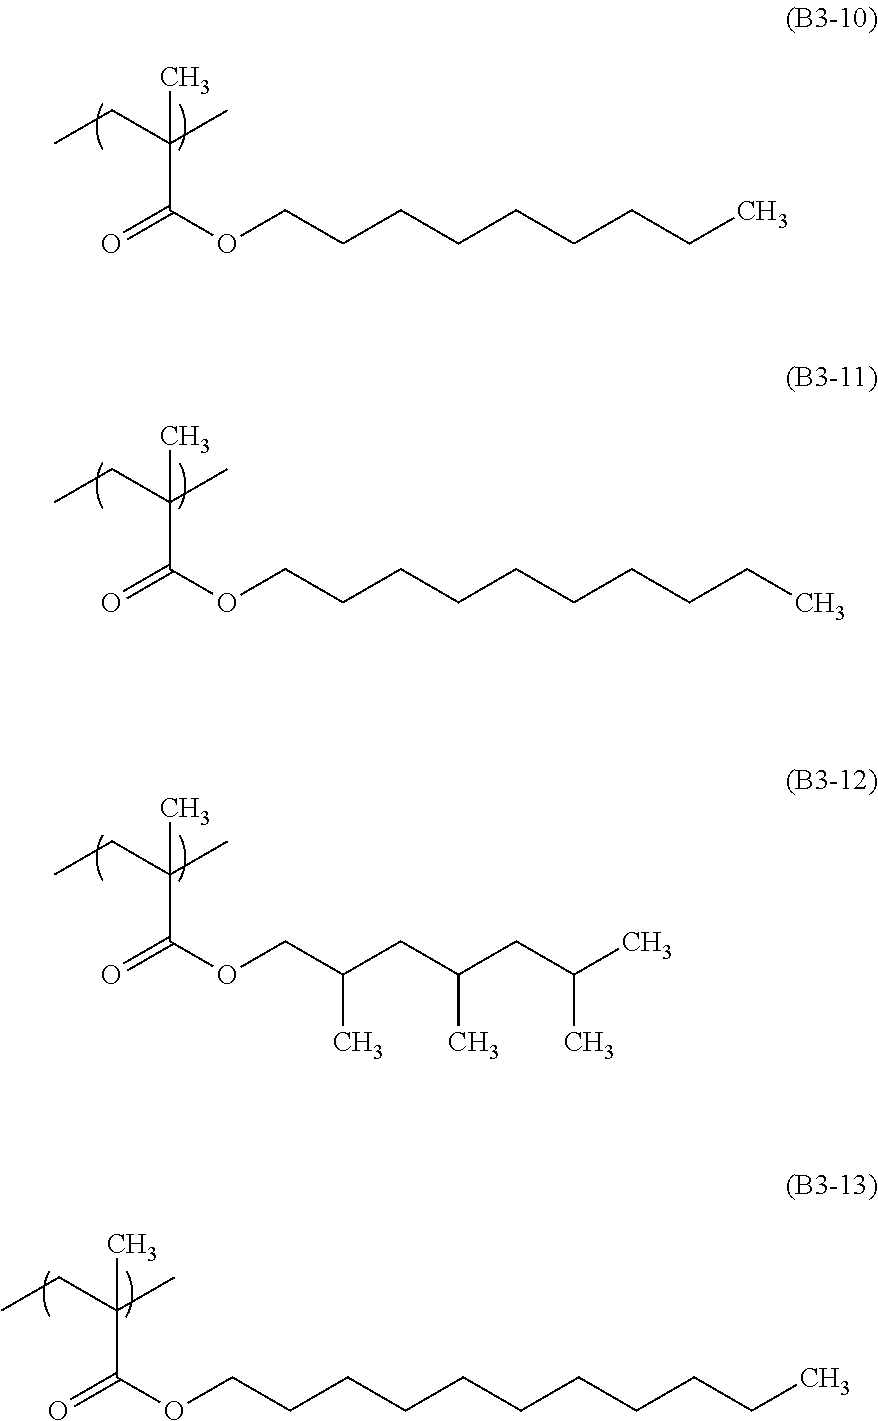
C(C(OCCCCCCCCC)=O)(CC)(C)C.C(C(OCCCCCCCCCC)=O)(CC)(C)C.C(C(OCC(CC(CC(C)C)C)C)=O)(CC)(C)C.C(C(OCCCCCCCCCCC)=O)(CC)(C)C
